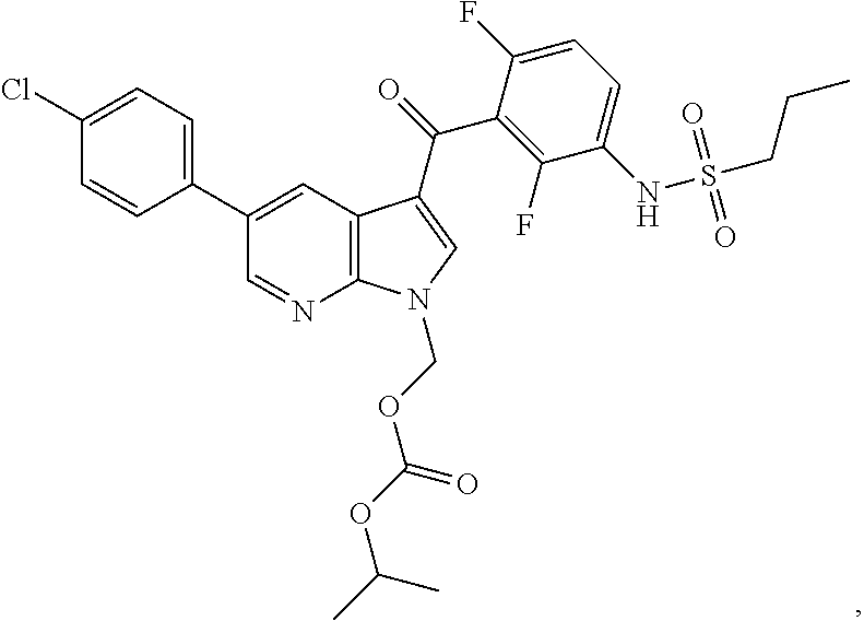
C1(Cl)=CC=C(C2=CC3=C(N=C2)N(COC(OC(C)C)=O)C=C3C(=O)C2=C(F)C(NS(CCC)(=O)=O)=CC=C2F)C=C1
